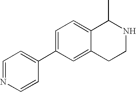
C1=C(C2=CC=NC=C2)C=C2C(=C1)C(C)NCC2
